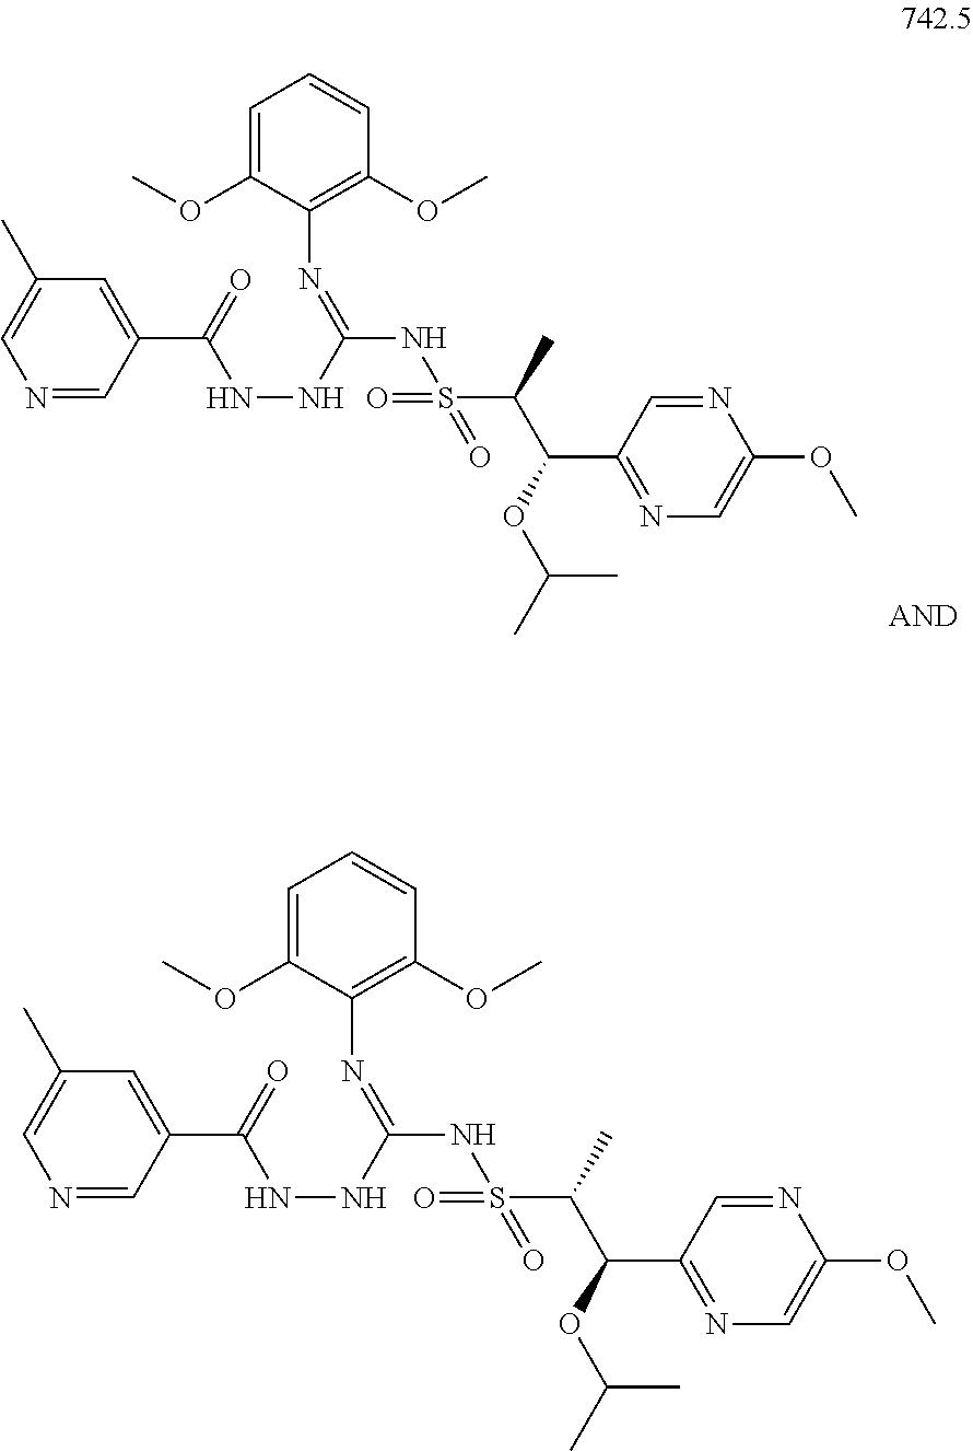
C1(C(=O)NNC(NS(=O)(=O)C(C(C2=NC=C(OC)N=C2)OC(C)C)C)=NC2=C(OC)C=CC=C2OC)=CC(C)=CN=C1.C1(C(=O)NNC(NS(=O)(=O)C(C(C2=NC=C(OC)N=C2)OC(C)C)C)=NC2=C(OC)C=CC=C2OC)=CC(C)=CN=C1
